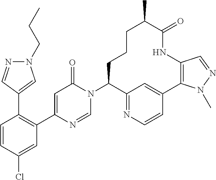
C1=CC(Cl)=CC(C2=CC(=O)N(C3C4=NC=CC(=C4)C4=C(NC(=O)C(C)CCC3)C=NN4C)C=N2)=C1C1=CN(CCC)N=C1
